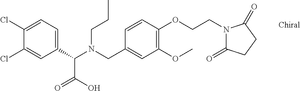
C1(C(N(CC2=CC(OC)=C(OCCN3C(=O)CCC3=O)C=C2)CCC)C(=O)O)=CC=C(Cl)C(Cl)=C1
